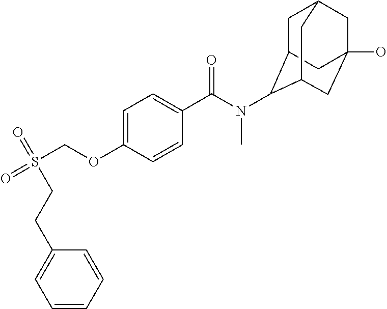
C1C2C(N(C(C3=CC=C(OCS(=O)(CCC4=CC=CC=C4)=O)C=C3)=O)C)C3CC(O)(CC1C3)C2
